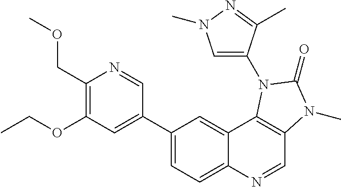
C1(COC)=C(OCC)C=C(C2=CC=C3C(=C2)C2=C(C=N3)N(C)C(=O)N2C2=CN(C)N=C2C)C=N1
